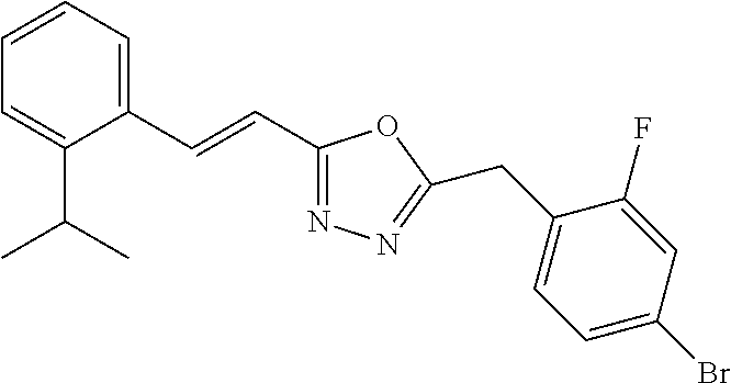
C1=CC=C(C=CC2=NN=C(CC3=CC=C(Br)C=C3F)O2)C(C(C)C)=C1
